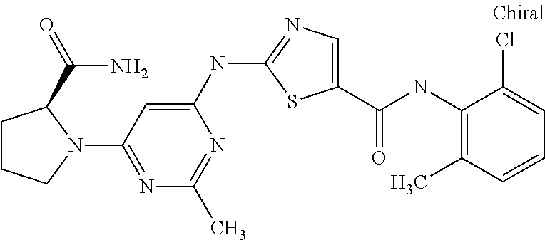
C1(NC(C2=CN=C(NC3=CC(N4C(C(=O)N)CCC4)=NC(C)=N3)S2)=O)=C(C)C=CC=C1Cl
